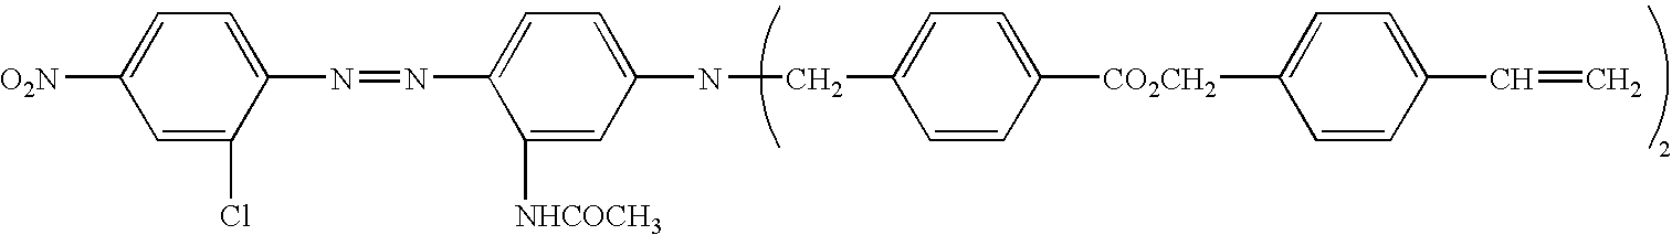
C1=C(Cl)C(N=NC2=CC=C(NCC3=CC=C([CO2CH2]C4=CC=C(C=C)C=C4)C=C3)C=C2[NHCOCH3])=CC=C1[O2N]
